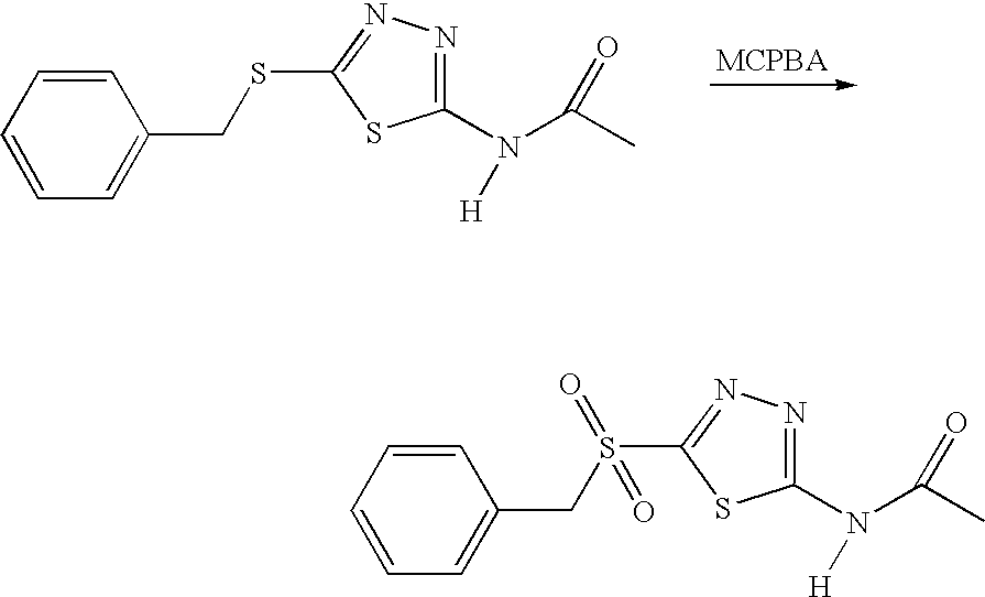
N1=C(N(C(C)=O)[H])SC(SCC2=CC=CC=C2)=N1.N1=C(N(C(C)=O)[H])SC(S(CC2=CC=CC=C2)(=O)=O)=N1
